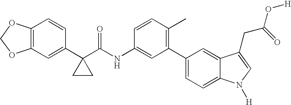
C1(C2=C(C)C=CC(NC(C3(C4=CC5=C(C=C4)OCO5)CC3)=O)=C2)=CC=C2C(=C1)C(CC(=O)O[H])=CN2[H]
